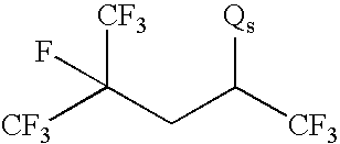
[CF3]C(CC([CF3])[Qs])([CF3])F
